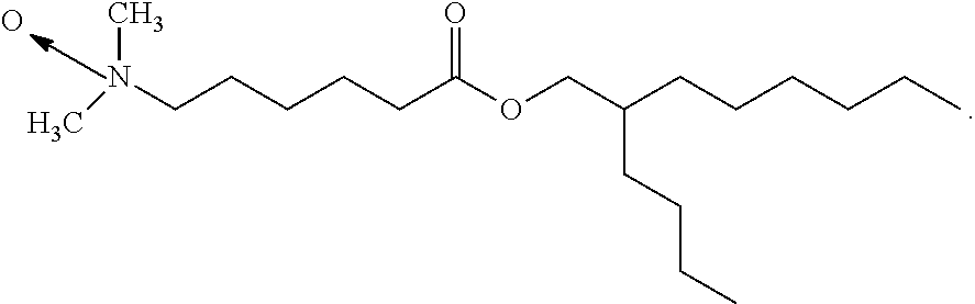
N(C)(C)CCCCCC(=O)OCC(CCCC)CCCCCC.O
